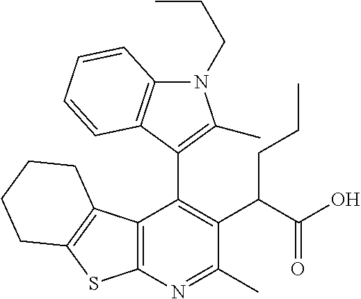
C12=C(N=C(C)C(C(C(O)=O)CCC)=C1C1=C(C)N(CCC)C3=C1C=CC=C3)SC1=C2CCCC1
